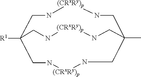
C1N[(CRxRy)p]NCC2(C)CN[(CRxRy)p]NCC1([R1])CN[(CRxRy)p]NC2
